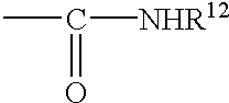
CC(=O)[NHR12]
